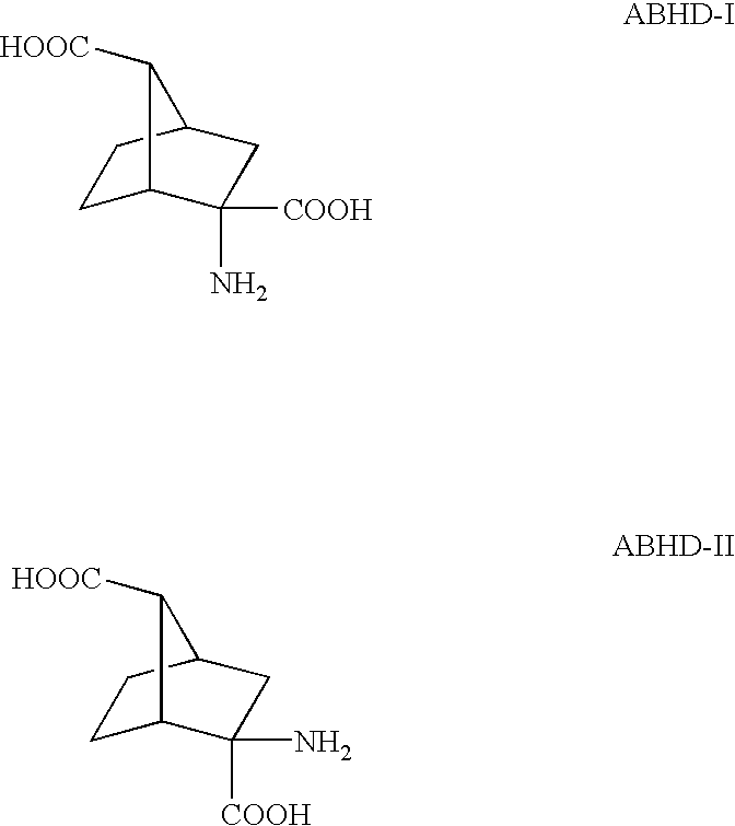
C1C2C(N)([COOH])CC(C1)C2[HOOC].C1C2C([COOH])(N)CC(C1)C2[HOOC]
